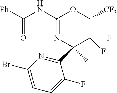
C1(Br)=CC=C(F)C(C2(C)N=C(NC(=O)[Ph])OC([CF3])C2(F)F)=N1
